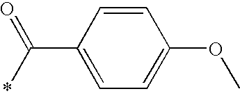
C1=CC(C(=O)*)=CC=C1OC
